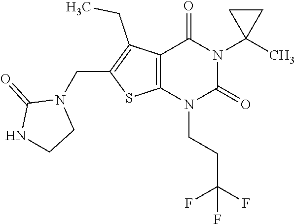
C12=C(N(CCC(F)(F)F)C(=O)N(C3(C)CC3)C1=O)SC(CN1C(=O)NCC1)=C2CC
